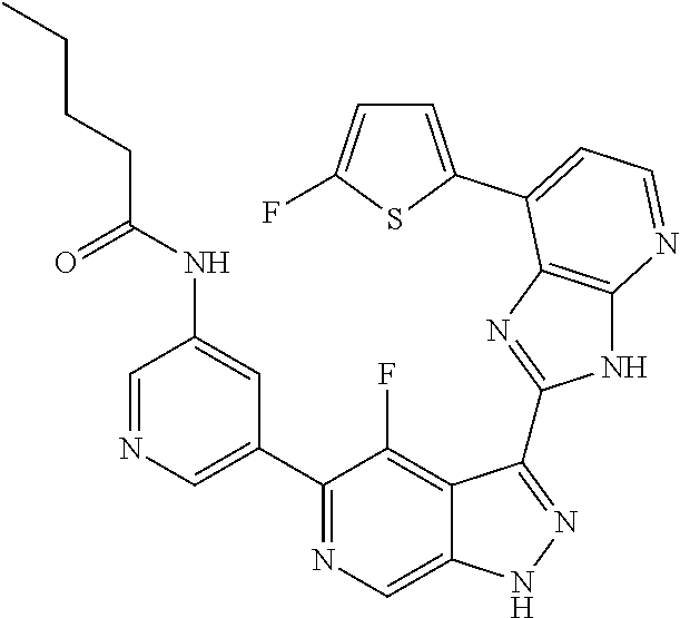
C1=NC=C(C2=NC=C3C(=C2F)C(C2=NC4=C(N2)N=CC=C4C2=CC=C(F)S2)=NN3)C=C1NC(=O)CCCC
